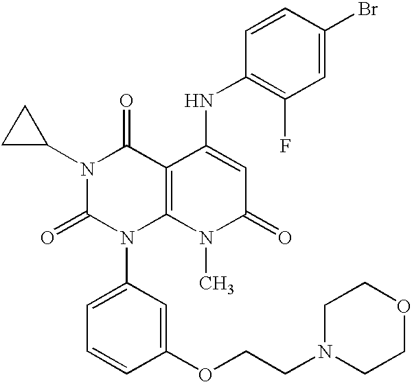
N1(C2CC2)C(=O)N(C2=CC=CC(OCCN3CCOCC3)=C2)C2=C(C1=O)C(NC1=C(F)C=C(Br)C=C1)=CC(=O)N2C
